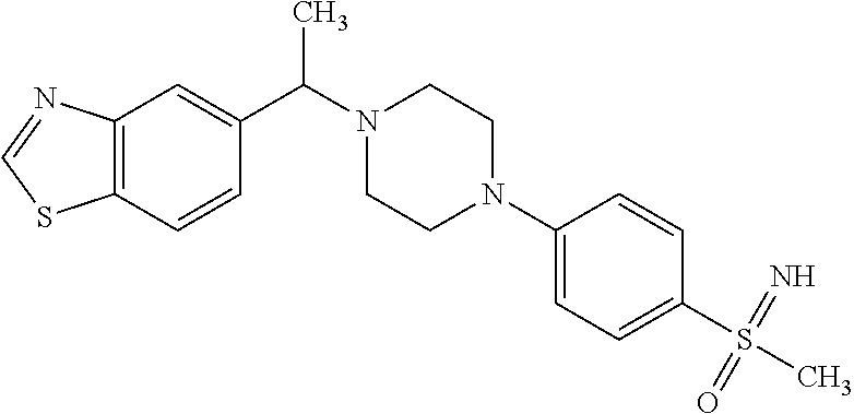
C12=C(C=CC(C(N3CCN(C4=CC=C(S(C)(=N)=O)C=C4)CC3)C)=C1)SC=N2
